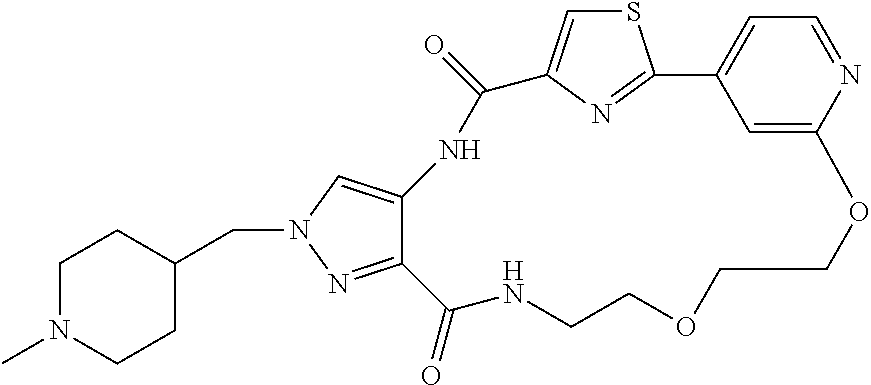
C(C1CCN(C)CC1)N1C=C2C(=N1)C(=O)NCCOCCOC1=CC(=CC=N1)C1=NC(=CS1)C(=O)N2
